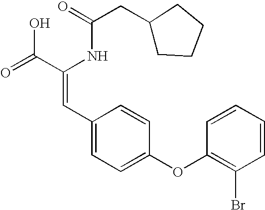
C(=O)(NC(C(=O)O)=CC1=CC=C(OC2=C(Br)C=CC=C2)C=C1)CC1CCCC1
